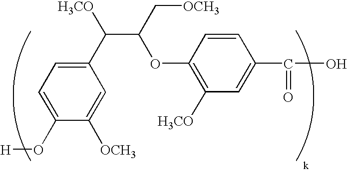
C1(O[H])=CC=C(C([H3CO])C(OC2=C([H3CO])C=C(C(=O)O)C=C2)C[OCH3])C=C1[OCH3]
